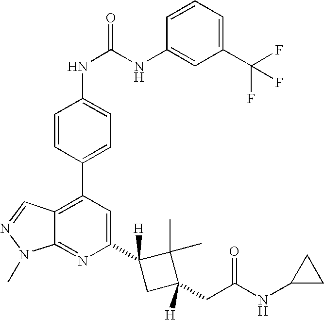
C1=CC(C2=C3C(=NC(C4([H])CC(CC(NC5CC5)=O)([H])C4(C)C)=C2)N(C)N=C3)=CC=C1NC(NC1=CC(C(F)(F)F)=CC=C1)=O
